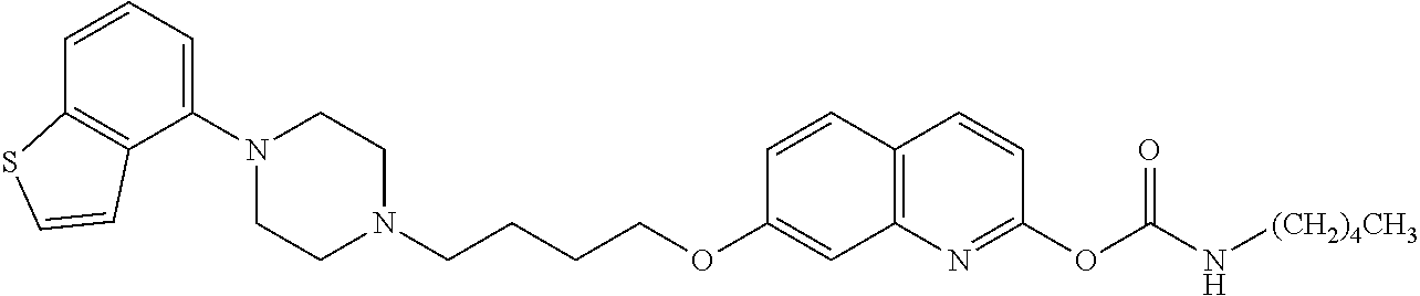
C1=CC2=C(C(N3CCN(CCCCOC4=CC5=C(C=C4)C=CC(OC(N[(CH2)4CH3])=O)=N5)CC3)=C1)C=CS2
